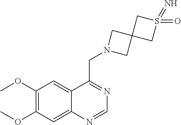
C1(OC)=C(OC)C=C2C(=C1)C(CN1CC3(C1)CS(=O)(=N)C3)=NC=N2
